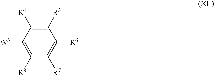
C1([W3])=C([R8])C([R7])=C([R6])C([R3])=C1[R4]
